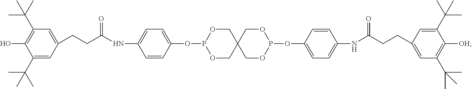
C1(C(C)(C)C)=CC(CCC(NC2=CC=C(OP3OCC4(CO3)COP(OC3=CC=C(NC(=O)CCC5=CC(C(C)(C)C)=C([OH])C(C(C)(C)C)=C5)C=C3)OC4)C=C2)=O)=CC(C(C)(C)C)=C1O
